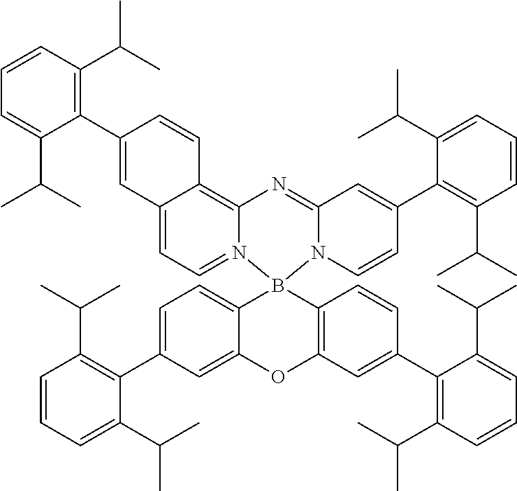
C1=CC(C(C)C)=C(C2=CC3=CC=N4C(=C3C=C2)N=C2N(B43C4=CC=C(C5=C(C(C)C)C=CC=C5C(C)C)C=C4OC4=C3C=CC(C3=C(C(C)C)C=CC=C3C(C)C)=C4)C=CC(C3=C(C(C)C)C=CC=C3C(C)C)=C2)C(C(C)C)=C1
